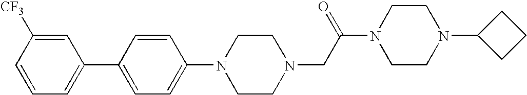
C1(C2=CC=CC([CF3])=C2)=CC=C(N2CCN(CC(N3CCN(C4CCC4)CC3)=O)CC2)C=C1
